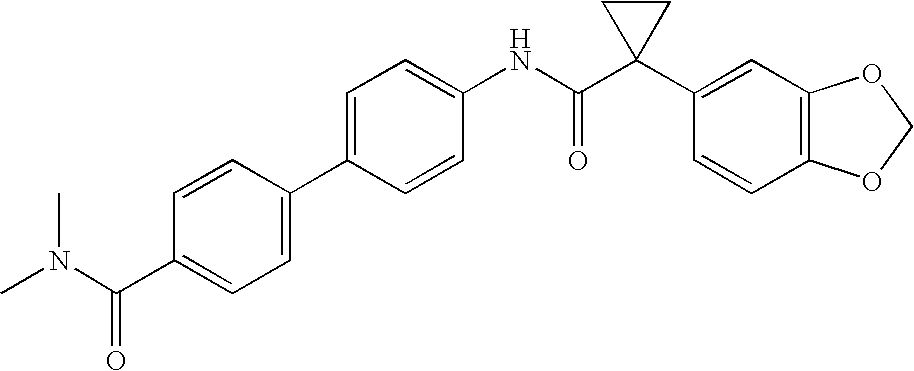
C1=C(C2=CC=C(C(N(C)C)=O)C=C2)C=CC(NC(C2(C3=CC4=C(C=C3)OCO4)CC2)=O)=C1
